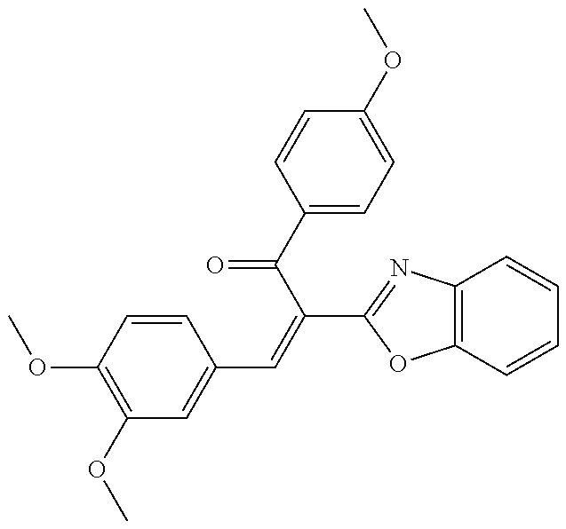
C1(OC)=C(OC)C=CC(C=C(C(=O)C2=CC=C(OC)C=C2)C2=NC3=C(O2)C=CC=C3)=C1
